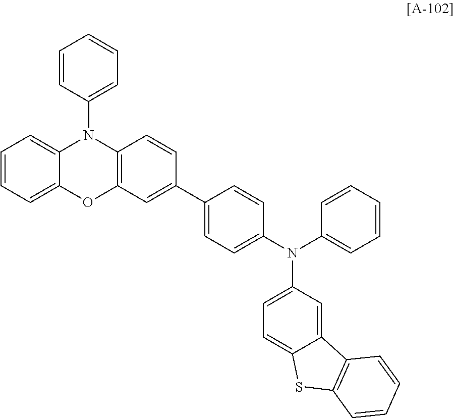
C1=CC(N2C3=CC=CC=C3OC3=C2C=CC(C2=CC=C(N(C4=CC=CC=C4)C4=CC=C5C(=C4)C4=C(S5)C=CC=C4)C=C2)=C3)=CC=C1
